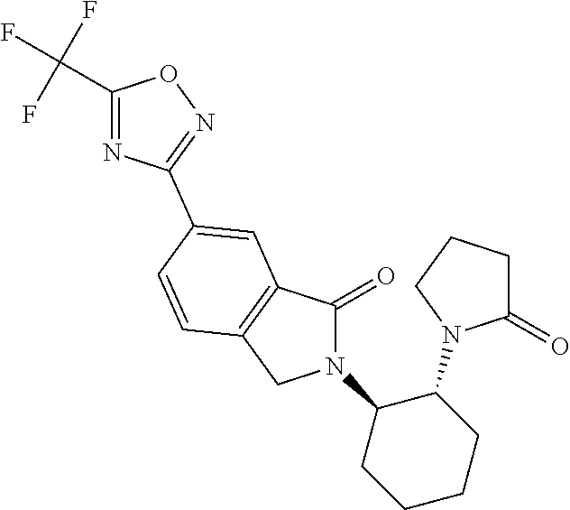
C1(=O)N(C2CCCCC2N2C(=O)CCC2)CC2=C1C=C(C1=NOC(C(F)(F)F)=N1)C=C2
